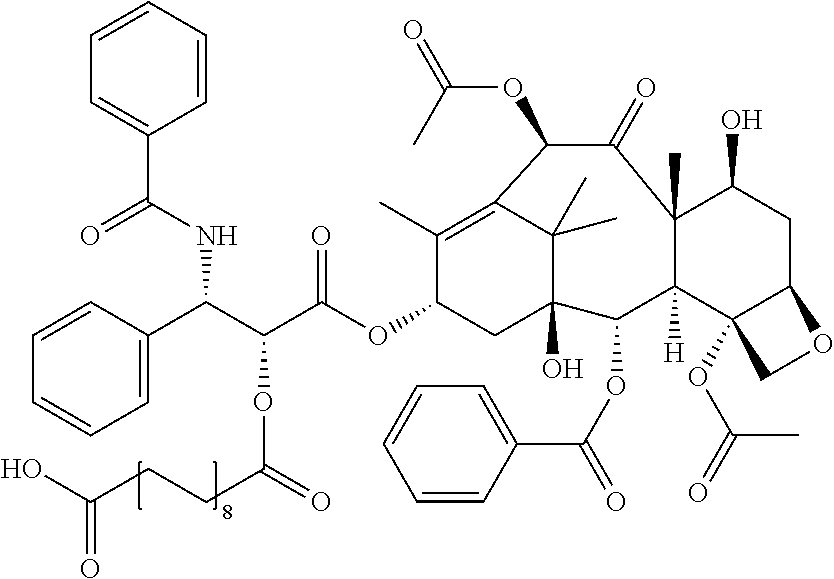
C1=CC=CC=C1C(NC(C(OC(=O)CCC(O)=O)C(OC1CC2(O)C(C)(C)C(=C1C)C(OC(=O)C)C(=O)C1(C)C([H])(C2OC(C2=CC=CC=C2)=O)C2(OC(=O)C)C(CC1O)OC2)=O)C1=CC=CC=C1)=O
